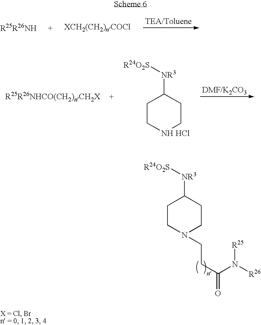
C1CN(CCC(=O)N([R26])[R25])CCC1[NR3][R24O2S].C1C[NH HCl]CCC1[NR3][R24O2S]
